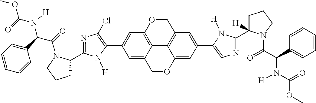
C1(C2=CC3=C4C(=C2)COC2=CC(C5=CN=C(C6([H])CCCN6C(=O)C(C6=CC=CC=C6)N([H])C(=O)OC)N5[H])=CC(=C42)CO3)=C(Cl)N=C(C2CCCN2C(=O)C(C2=CC=CC=C2)N(C(=O)OC)[H])N1[H]
